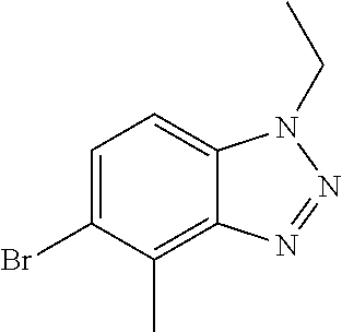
C1=C(Br)C(C)=C2C(=C1)N(CC)N=N2
